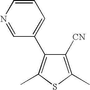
C1([CN])=C(C)SC(C)=C1C1=CC=CN=C1
